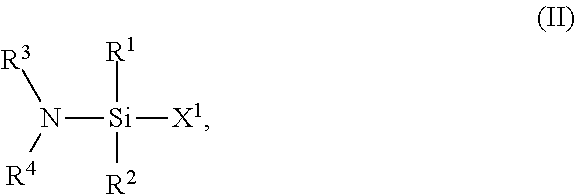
N([Si]([X1])([R1])[R2])([R4])[R3]
